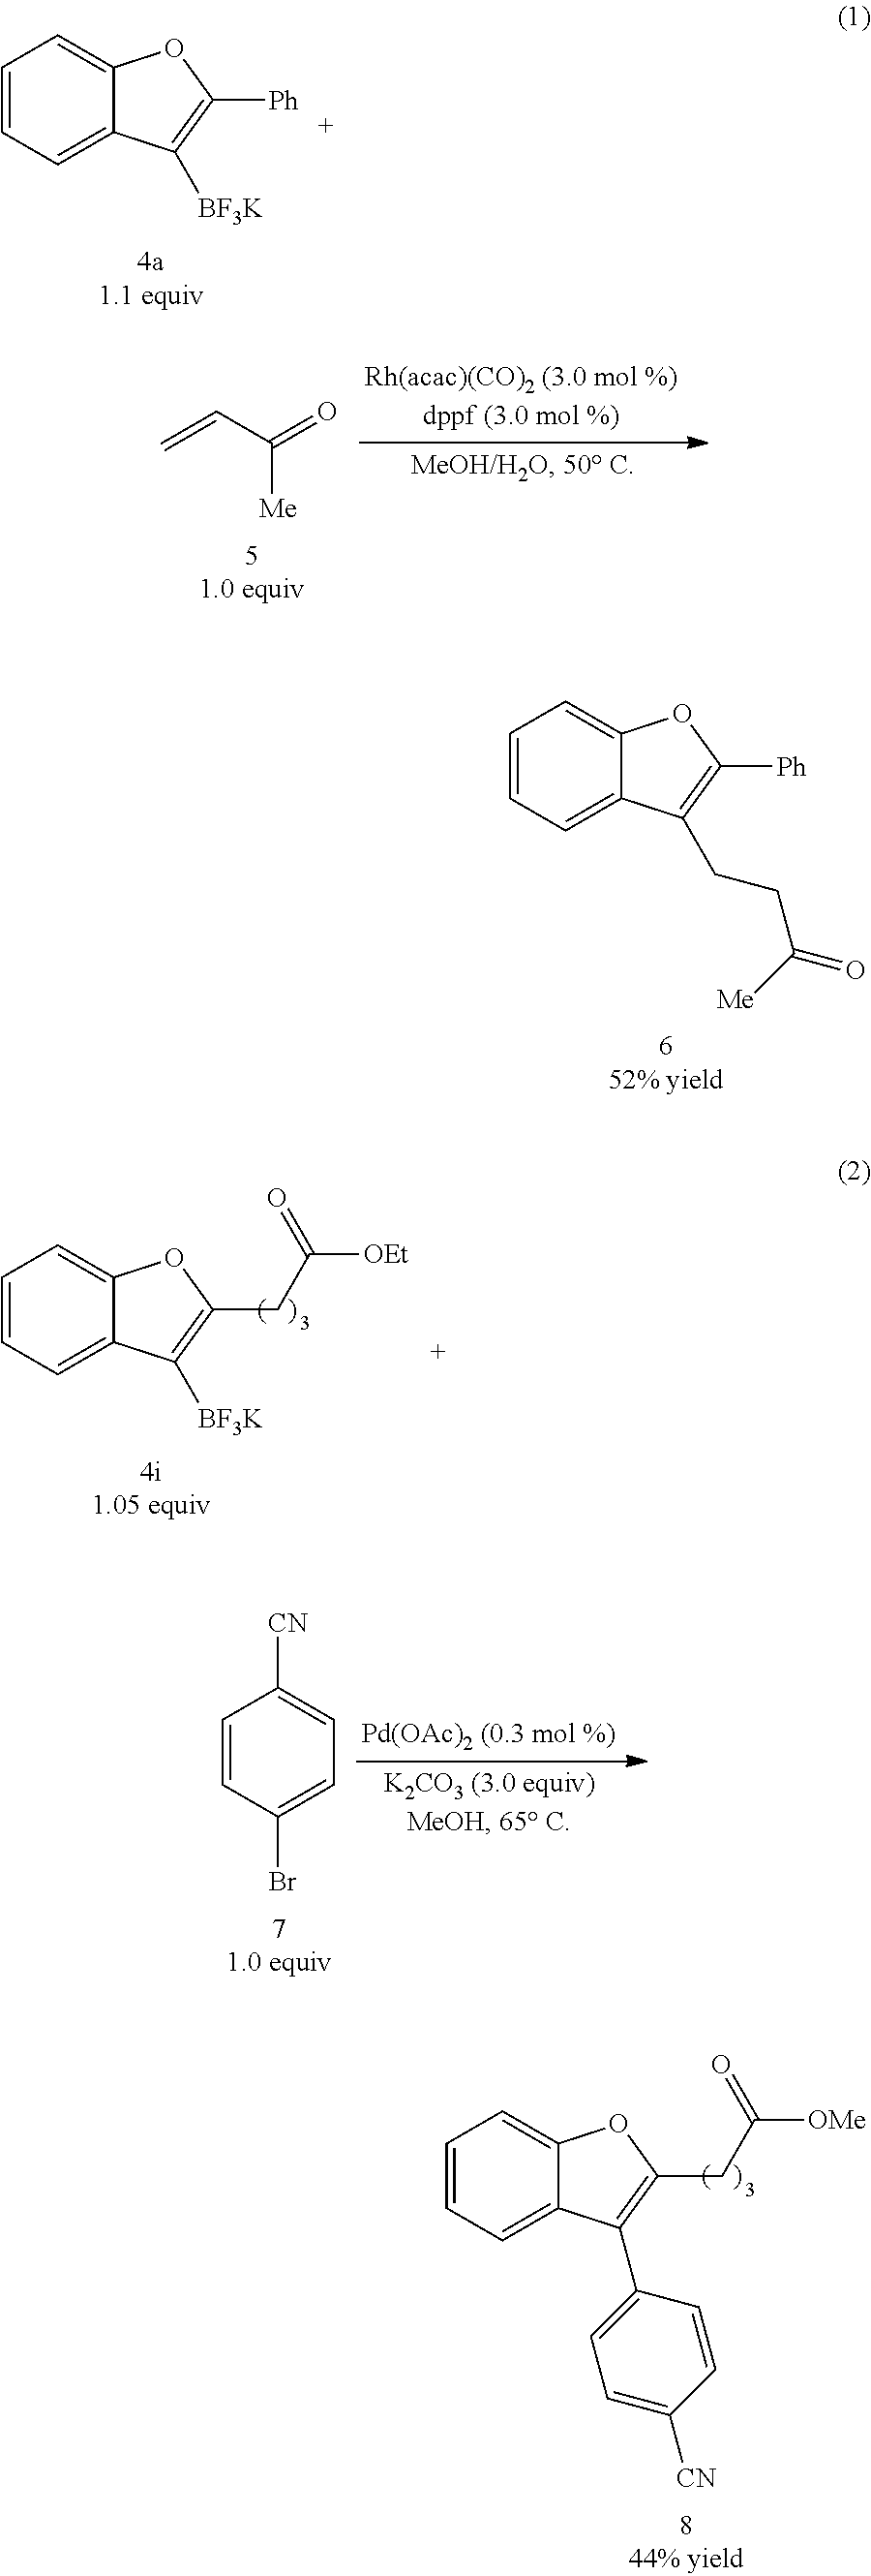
C=CC(=O)[Me].C1=CC=C2C(=C1)OC([Ph])=C2CCC(=O)[Me].C1=CC=C2C(=C1)OC([Ph])=C2[BF3K].C1=CC=C2C(=C1)OC(CC([OEt])=O)=C2[BF3K].C1=CC(Br)=CC=C1[CN].C1=CC=C2C(=C1)OC(CC([OMe])=O)=C2C1=CC=C([CN])C=C1
